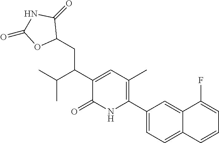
C1(C2=C(C)C=C(C(C(C)C)CC3OC(=O)NC3=O)C(=O)N2)=CC=C2C(=C1)C(F)=CC=C2
